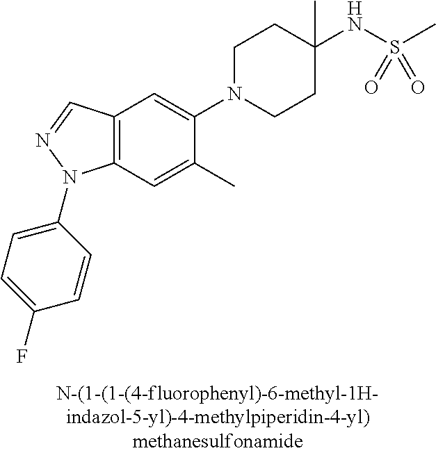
C12=C(C=C(C)C(N3CCC(NS(C)(=O)=O)(C)CC3)=C1)N(C1=CC=C(F)C=C1)N=C2
